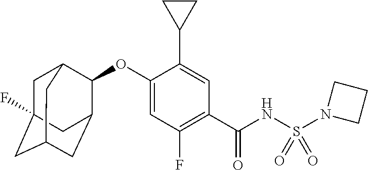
C1=C(OC2C3CC4CC(F)(CC2C4)C3)C(C2CC2)=CC(C(NS(N2CCC2)(=O)=O)=O)=C1F
